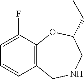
C12=C(C(F)=CC=C1)OC(CC)CNC2
